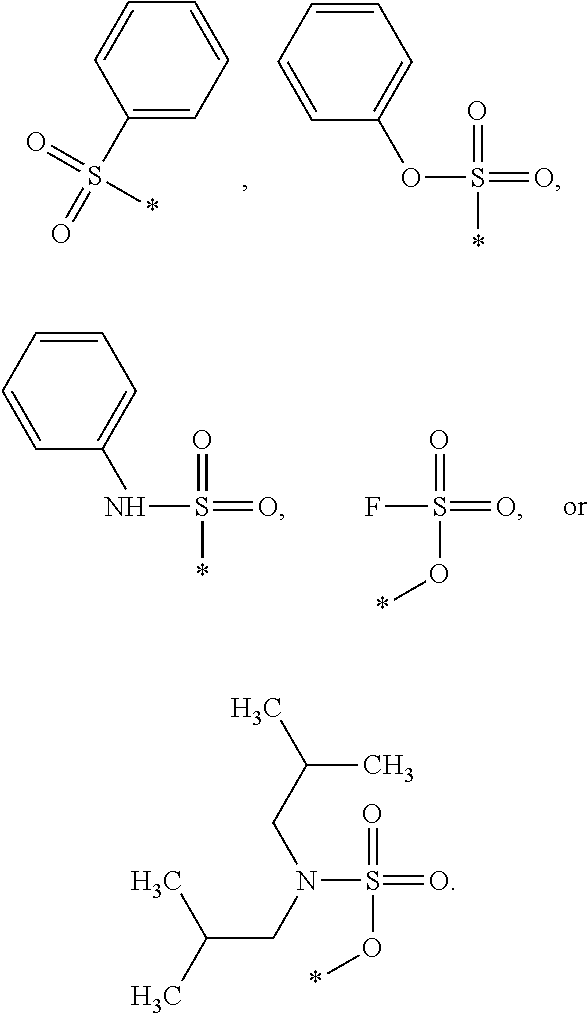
C1(S(=O)(=O)*)=CC=CC=C1.C1=CC=CC(OS(=O)(=O)*)=C1.C1=CC=CC(NS(=O)(=O)*)=C1.FS(=O)(=O)O*.S(=O)(=O)(O*)N(CC(C)C)CC(C)C
